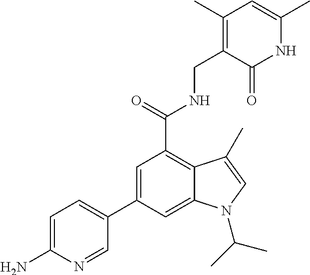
C1(C2=CC(C(=O)NCC3=C(C)C=C(C)NC3=O)=C3C(=C2)N(C(C)C)C=C3C)=CC=C(N)N=C1
